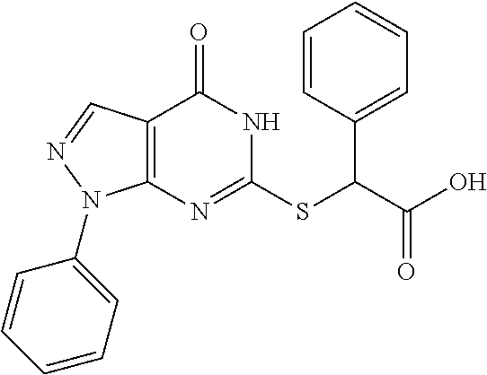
C12=C(C=NN1C1=CC=CC=C1)C(=O)NC(SC(C(O)=O)C1=CC=CC=C1)=N2
